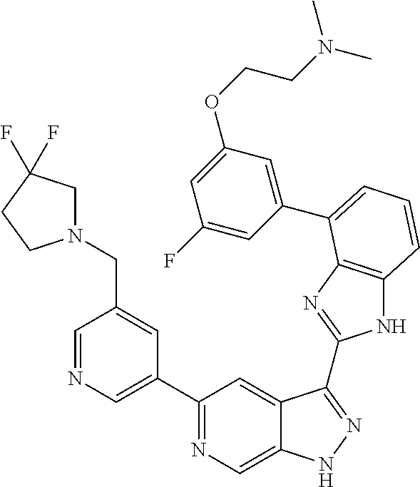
C1(C2=NC=C3C(=C2)C(C2=NC4=C(N2)C=CC=C4C2=CC(OCCN(C)C)=CC(F)=C2)=NN3)=CN=CC(CN2CC(F)(F)CC2)=C1
